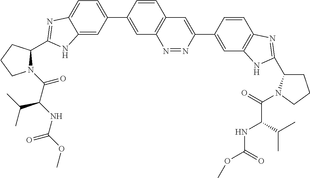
C1(C2=CC=C3C(=C2)NC(C2N(C(C(NC(OC)=O)C(C)C)=O)CCC2)=N3)=CC2=C(C=C1)C=C(C1=CC3=C(C=C1)N=C(C1CCCN1C(C(NC(=O)OC)C(C)C)=O)N3)N=N2
